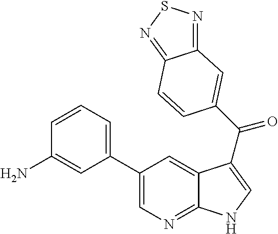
C12=NSN=C1C=CC(C(=O)C1=CNC3=NC=C(C4=CC=CC(N)=C4)C=C31)=C2
